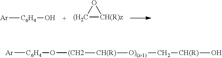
[Ar][C6H4]O.[(H2C]1[CH(R)z]O1.[Ar][C6H4]O[(CH2][CH(R)][O)(z-1)]C[CH(R)]O
